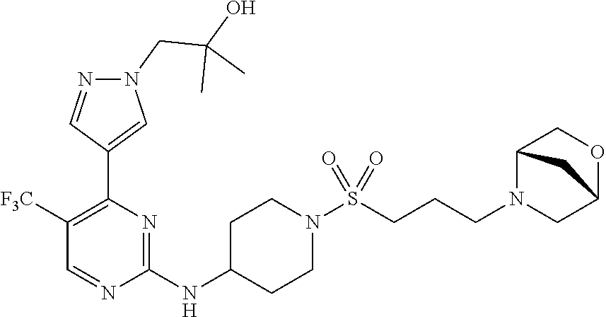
C1(NC2CCN(S(CCCN3CC4OCC3C4)(=O)=O)CC2)=NC(C2=CN(CC(O)(C)C)N=C2)=C([F3C])C=N1
